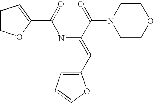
C1(C(=O)NC(=CC2=CC=CO2)C(=O)N2CCOCC2)=CC=CO1
